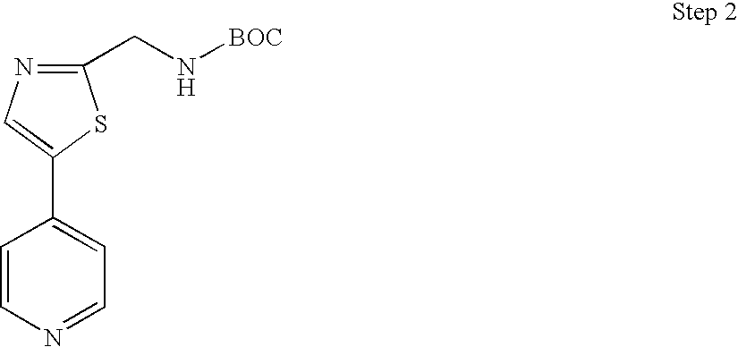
C1(CN[BOC])=NC=C(C2=CC=NC=C2)S1
